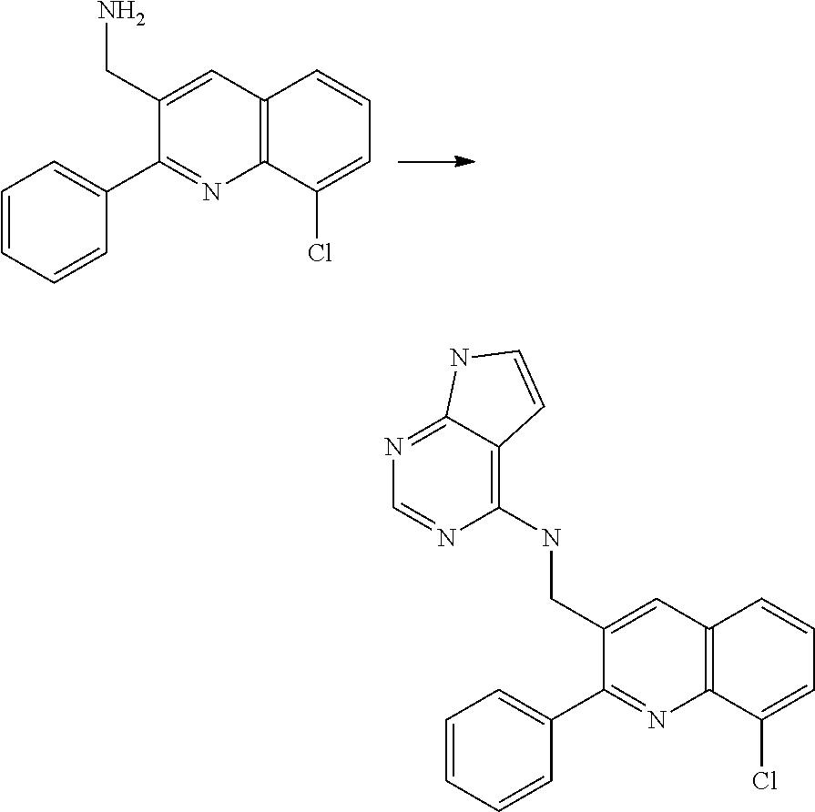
N1=C2C(=C(NCC3=CC4=C(N=C3C3=CC=CC=C3)C(Cl)=CC=C4)N=C1)C=CN2.NCC1=CC2=C(N=C1C1=CC=CC=C1)C(Cl)=CC=C2
